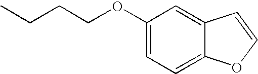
C1(OCCCC)=CC=C2C(=C1)C=CO2
